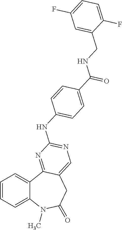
C1=CC=C2C(=C1)C1=NC(NC3=CC=C(C(=O)NCC4=CC(F)=CC=C4F)C=C3)=NC=C1CC(=O)N2C
